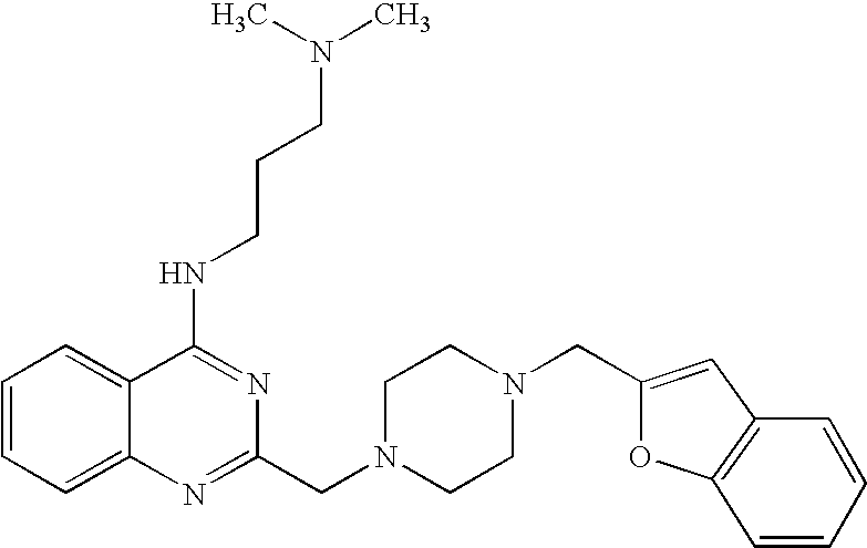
C1=CC=C2C(=C1)C(NCCCN(C)C)=NC(CN1CCN(CC3=CC4=C(O3)C=CC=C4)CC1)=N2
